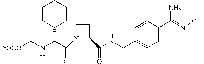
C1CC(C(NC[EtOOC])C(N2C(C(NCC3=CC=C(C(N)=N[OH])C=C3)=O)CC2)=O)CCC1
